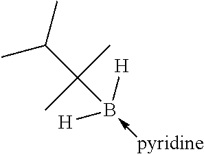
C(B([H])([H])-[pyridine])(C(C)C)(C)C
